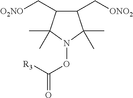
C1(C[ONO2])C(C[O2NO])C(C)(C)N(OC(=O)[R3])C1(C)C
